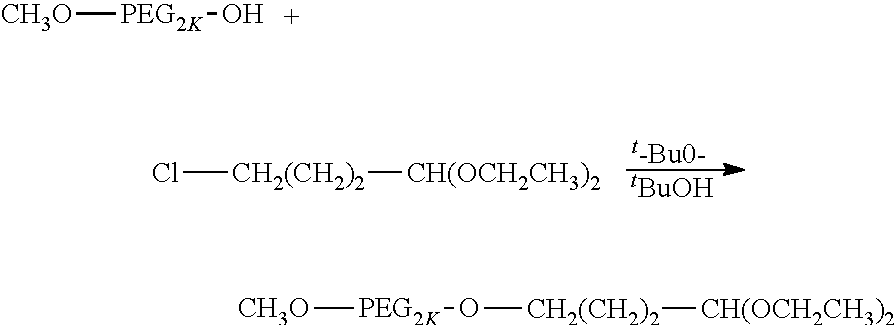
[t-Bu0-].[tBuOH].Cl[CH2(CH2)2][CH(OCH2CH3)2].[CH3O][PEG2K]O.[CH3O][PEG2K]O[CH2(CH2)2][CH(OCH2CH3)2]
